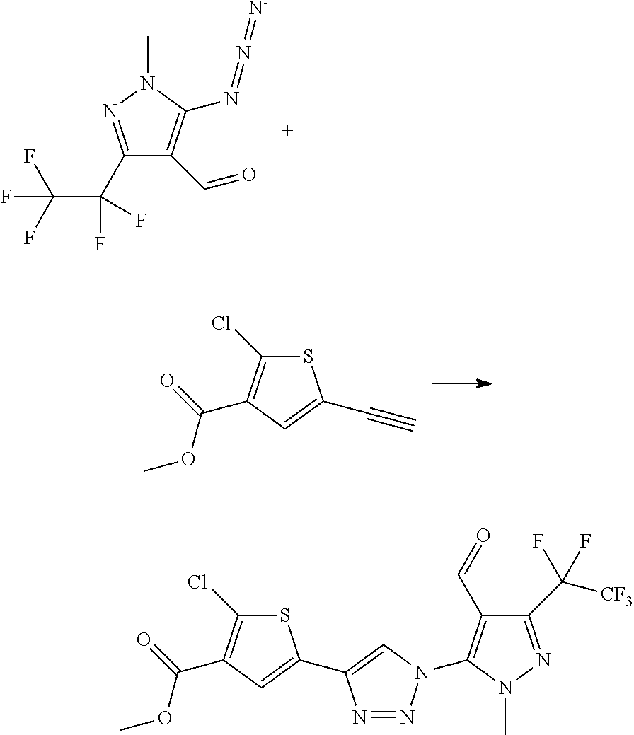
C1(C(C(F)(F)F)(F)F)=NN(C)C(N=[N+]=[N-])=C1C=O.S1C(Cl)=C(C(=O)OC)C=C1C#C.S1C(Cl)=C(C(=O)OC)C=C1C1=CN(C2=C(C=O)C(C([CF3])(F)F)=NN2C)N=N1
